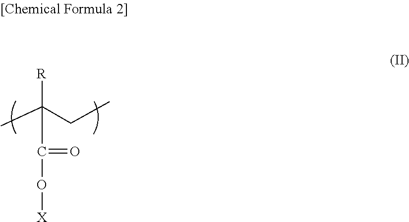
C(C(C)(CC)[R])(O[X])=O
